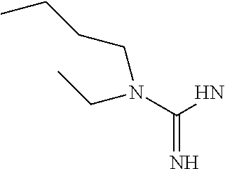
N(C(N)=N)(CC)CCCC
